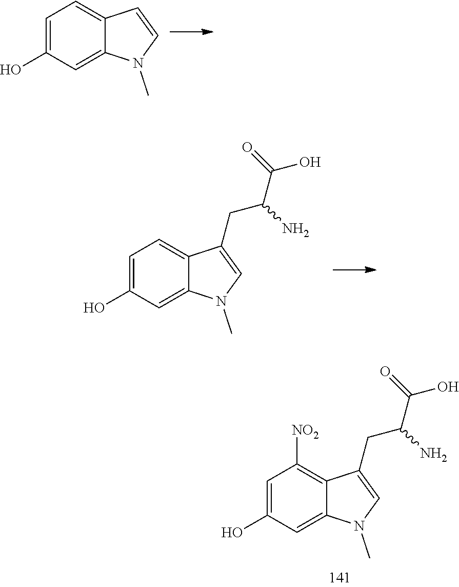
C1=C(O)C=C2C(=C1)C=CN2C.C1=C(O)C=C2C(=C1)C(CC(C(O)=O)N)=CN2C.C1=C(O)C=C2C(=C1[NO2])C(CC(C(O)=O)N)=CN2C
